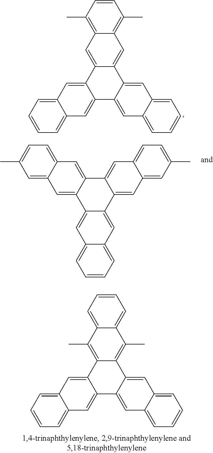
C1=CC(C)=C2C(=C1C)C=C1C(=C2)C2=CC3=CC=CC=C3C=C2C2=CC3=CC=CC=C3C=C12.C1=CC=C2C(=C1)C=C1C(=C2)C2=CC3=CC(C)=CC=C3C=C2C2=CC3=CC=C(C)C=C3C=C12.C1=CC=C2C(=C1)C(C)=C1C(=C2C)C2=CC3=CC=CC=C3C=C2C2=CC3=CC=CC=C3C=C12
